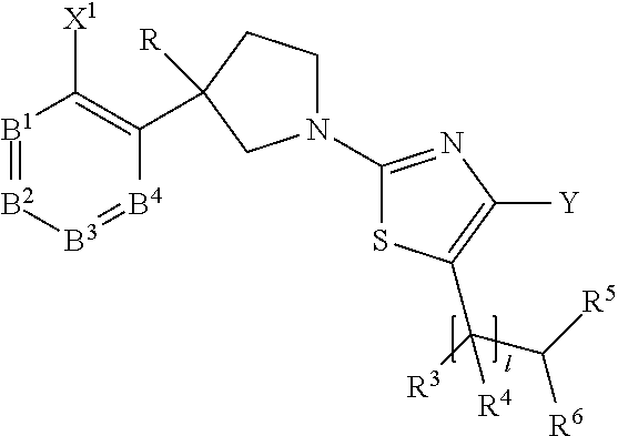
C1(N2CCC(C3=C([X1])[B1]=[B2][B3]=[B4]3)([R])C2)=NC([Y])=C(C([R3])(C([R5])[R6])[R4])S1
